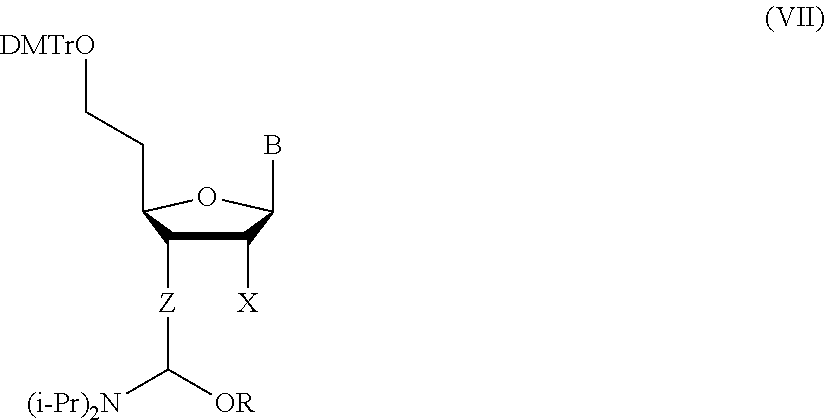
C1([X])C([Z]C([(i-Pr)2N])[OR])C(CC[DMTrO])OC1B
